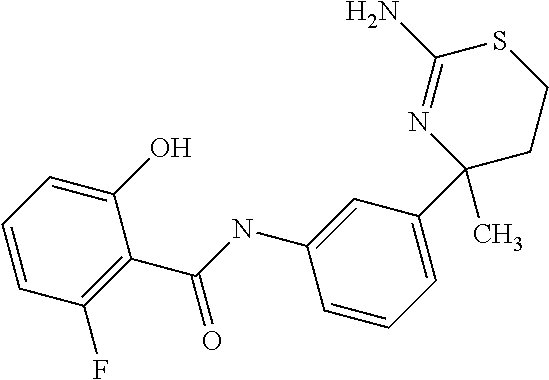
C1=CC(F)=C(C(NC2=CC(C3(C)CCSC(N)=N3)=CC=C2)=O)C(O)=C1
